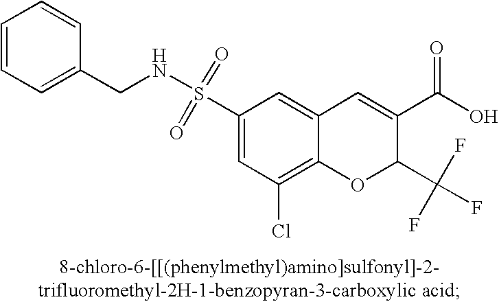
C1=CC=C(CNS(C2=CC(Cl)=C3C(=C2)C=C(C(O)=O)C(C(F)(F)F)O3)(=O)=O)C=C1
